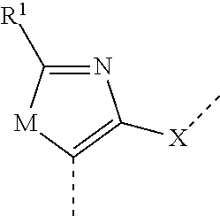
N1=C([R1])[M]C(C)=C1[X]C
